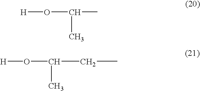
[H]OC(C)C.[H]OC(CC)C
